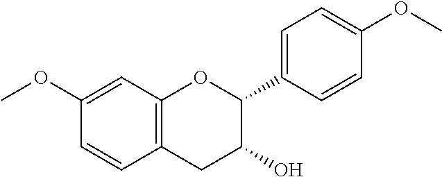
C1=CC2=C(C=C1OC)OC(C1=CC=C(OC)C=C1)C(O)C2
